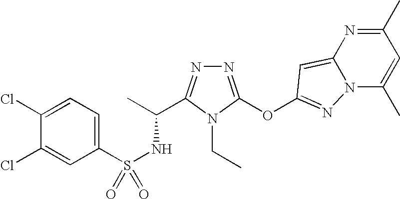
N1=C(OC2=NN3C(=C2)N=C(C)C=C3C)N(CC)C(C(C)NS(=O)(C2=CC=C(Cl)C(Cl)=C2)=O)=N1
